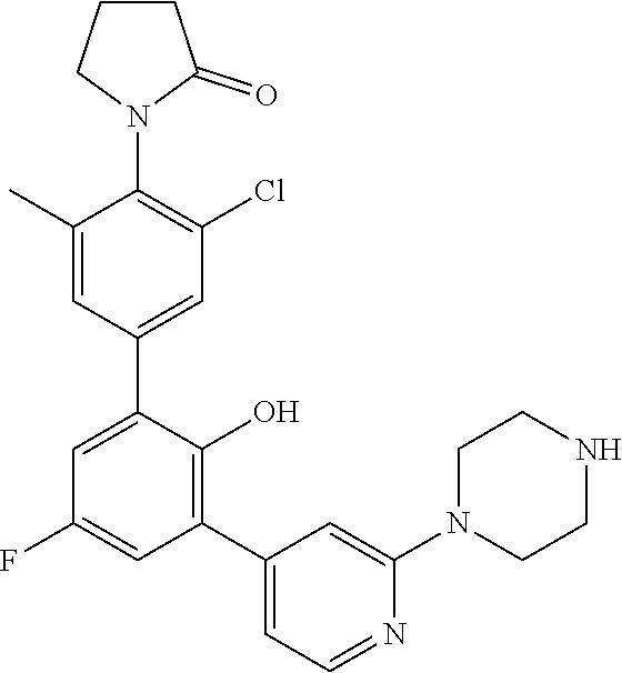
C1=C(C2=CC(Cl)=C(N3C(=O)CCC3)C(C)=C2)C(O)=C(C2=CC=NC(N3CCNCC3)=C2)C=C1F
